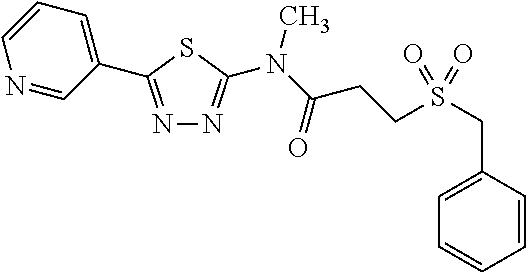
N1=C(C2=CC=CN=C2)SC(N(C(=O)CCS(CC2=CC=CC=C2)(=O)=O)C)=N1
